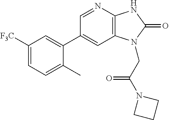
C1([F3C])=CC=C(C)C(C2=CC3=C(N=C2)NC(=O)N3CC(N2CCC2)=O)=C1
